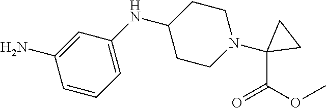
C1=C(NC2CCN(C3(C(OC)=O)CC3)CC2)C=C(N)C=C1
